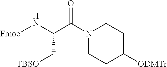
[Fmoc]NC(C(N1CCC([ODMTr])CC1)=O)C[TBSO]
